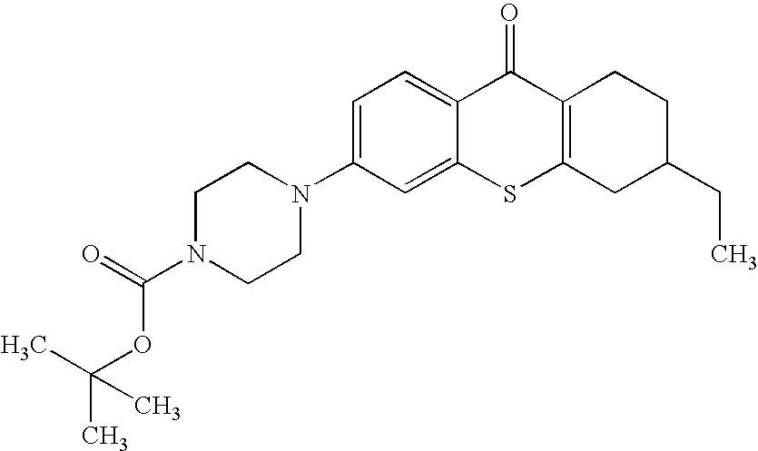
C1(N2CCN(C(=O)OC(C)(C)C)CC2)=CC=C2C(=C1)SC1=C(C2=O)CCC(CC)C1
